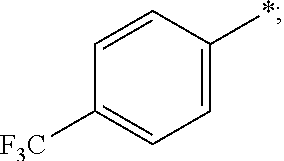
[F3C]C1=CC=C(*)C=C1
